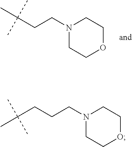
CC(CCN1CCOCC1)(C)C.C(CCN1CCOCC1)C(C)(C)C
